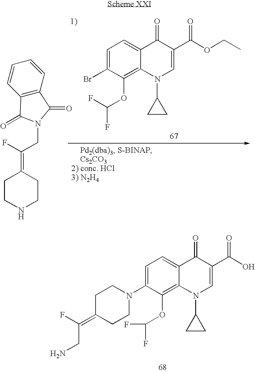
C1=C(Br)C(OC(F)F)=C2C(=C1)C(=O)C(C(OCC)=O)=CN2C1CC1.C1CNCCC1=C(F)CN1C(=O)C2=C(C=CC=C2)C1=O.C1=C(N2CCC(=C(F)CN)CC2)C(OC(F)F)=C2C(=C1)C(=O)C(C(O)=O)=CN2C1CC1
